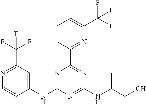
C1(NC2=NC(C3=NC(C(F)(F)F)=CC=C3)=NC(NC(CO)C)=N2)=CC(C(F)(F)F)=NC=C1
